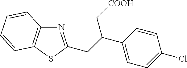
C1(C(CC2=NC3=C(S2)C=CC=C3)C[COOH])=CC=C(Cl)C=C1
